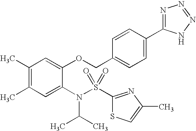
C1(C)=C(C)C=C(N(S(C2=NC(C)=CS2)(=O)=O)C(C)C)C(OCC2=CC=C(C3=NN=NN3)C=C2)=C1
